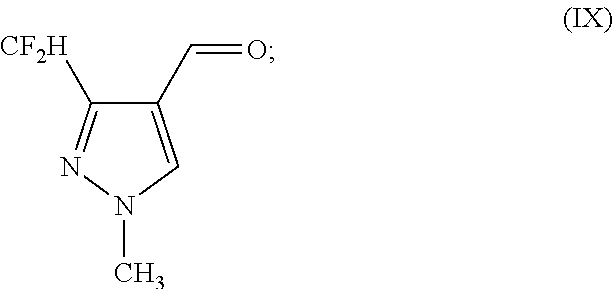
C1(C=O)=CN(C)N=C1[CF2H]
